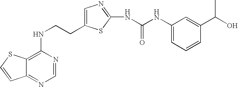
C(CNC1=C2C(=NC=N1)C=CS2)C1=CN=C(NC(=O)NC2=CC=CC(C(O)C)=C2)S1
